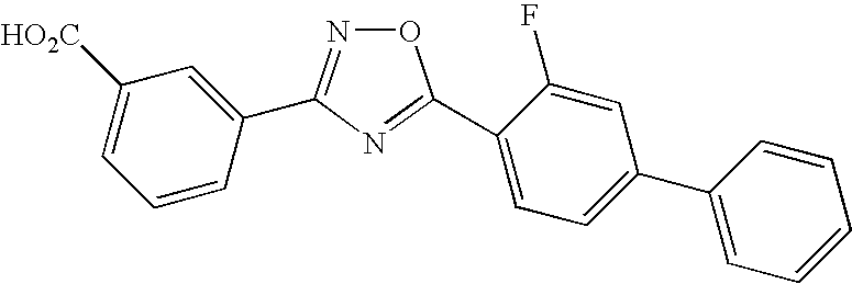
C1=C([HO2C])C=C(C2=NOC(C3=CC=C(C4=CC=CC=C4)C=C3F)=N2)C=C1
